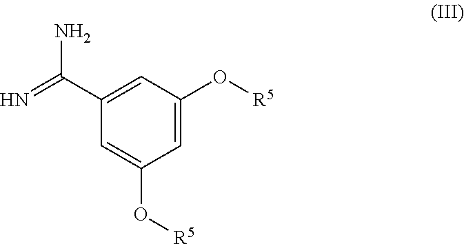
C1(C(=N)N)=CC(O[R5])=CC(O[R5])=C1
